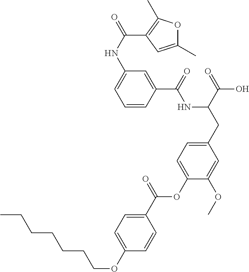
C1=CC(C(=O)NC(CC2=CC=C(OC(C3=CC=C(OCCCCCCC)C=C3)=O)C(OC)=C2)C(=O)O)=CC(NC(=O)C2=C(C)OC(C)=C2)=C1
